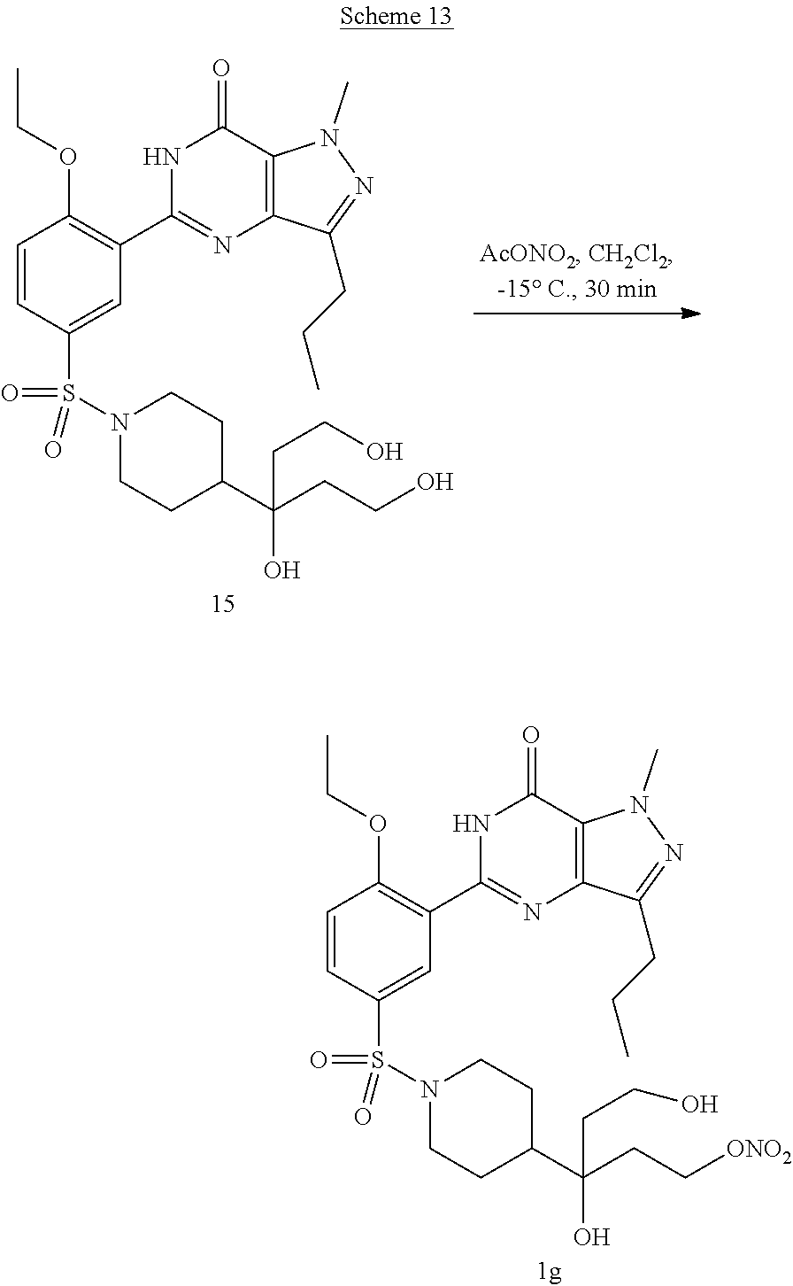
N1=C(CCC)C2=C(N1C)C(=O)NC(C1=C(OCC)C=CC(S(N3CCC(C(CC[ONO2])(O)CCO)CC3)(=O)=O)=C1)=N2.N1=C(CCC)C2=C(N1C)C(=O)NC(C1=C(OCC)C=CC(S(N3CCC(C(CCO)(O)CCO)CC3)(=O)=O)=C1)=N2
